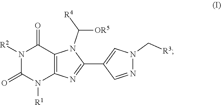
N1([R2])C(=O)N([R1])C2=C(C1=O)N(C([OR5])[R4])C(C1=CN(C[R3])N=C1)=N2
